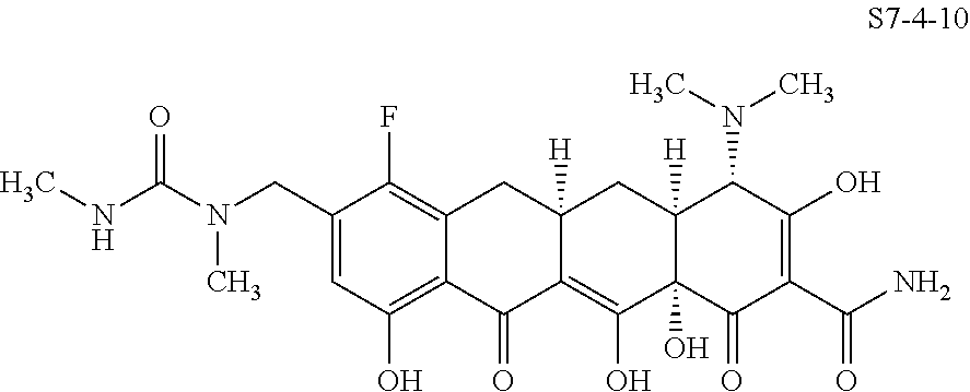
C1(CN(C(=O)NC)C)=CC(O)=C2C(=C1F)CC1([H])C(=C(O)C3(O)C([H])(C1)C(N(C)C)C(O)=C(C(N)=O)C3=O)C2=O
